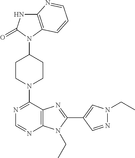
C12=C(N(C3CCN(C4=NC=NC5=C4N=C(C4=CN(CC)N=C4)N5CC)CC3)C(=O)N1)C=CC=N2
